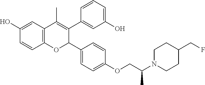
C12=C(C=C(O)C=C1)C(C)=C(C1=CC(O)=CC=C1)C(C1=CC=C(OCC(N3CCC(CF)CC3)C)C=C1)O2
